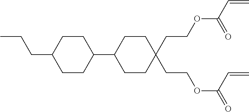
CCCC1CCC(C2CCC(CCOC(=O)C=C)(CCOC(C=C)=O)CC2)CC1
